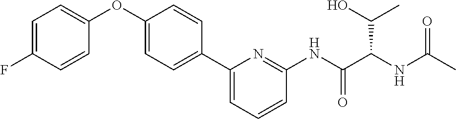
C1=C(F)C=CC(OC2=CC=C(C3=CC=CC(NC(C(NC(C)=O)C(O)C)=O)=N3)C=C2)=C1
